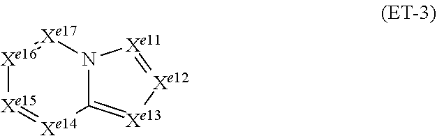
[Xe16]1=[Xe17]N2C(=[Xe13][Xe12]=[Xe11]2)[Xe14]=[Xe15]1
